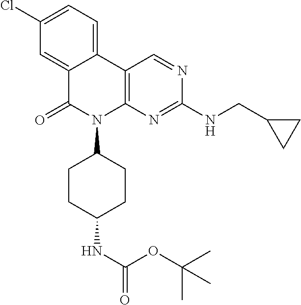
C1(Cl)=CC=C2C(=C1)C(=O)N(C1CCC(NC(=O)OC(C)(C)C)CC1)C1=C2C=NC(NCC2CC2)=N1
